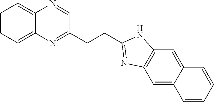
C1=CC=C2C(=C1)N=CC(CCC1=NC3=C(N1)C=C1C(=C3)C=CC=C1)=N2
